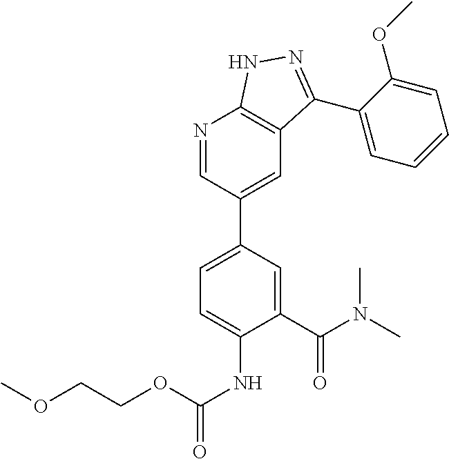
C1=C(C2=CC3=C(N=C2)NN=C3C2=CC=CC=C2OC)C=C(C(N(C)C)=O)C(NC(OCCOC)=O)=C1
